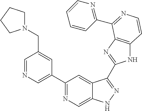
C1=NC=C(C2=NC=C3C(=C2)C(C2=NC4=C(N2)C=CN=C4C2=NC=CC=C2)=NN3)C=C1CN1CCCC1
